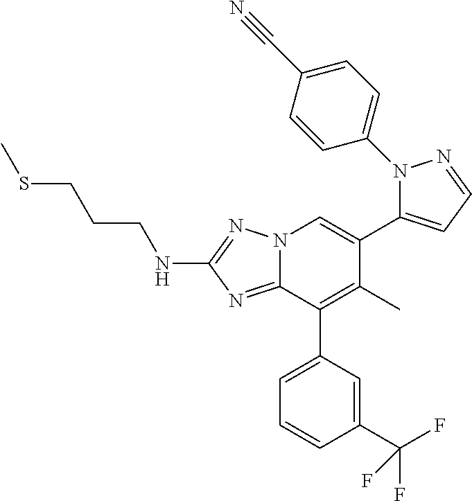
N12C(=NC(NCCCSC)=N1)C(C1=CC=CC(C(F)(F)F)=C1)=C(C)C(C1=CC=NN1C1=CC=C(C#N)C=C1)=C2
